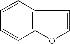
C12=C(OC=C1)C=CC=C2
